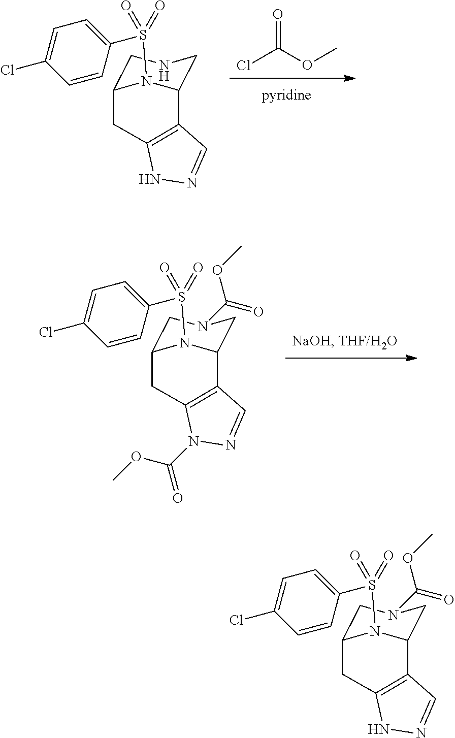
ClC(OC)=O.C1C2N(S(C3=CC=C(Cl)C=C3)(=O)=O)C(CN1)C1=C(C2)NN=C1.C1C2N(S(C3=CC=C(Cl)C=C3)(=O)=O)C(CN1C(OC)=O)C1=C(C2)N(C(=O)OC)N=C1.C1C2N(S(C3=CC=C(Cl)C=C3)(=O)=O)C(CN1C(OC)=O)C1=C(C2)NN=C1
